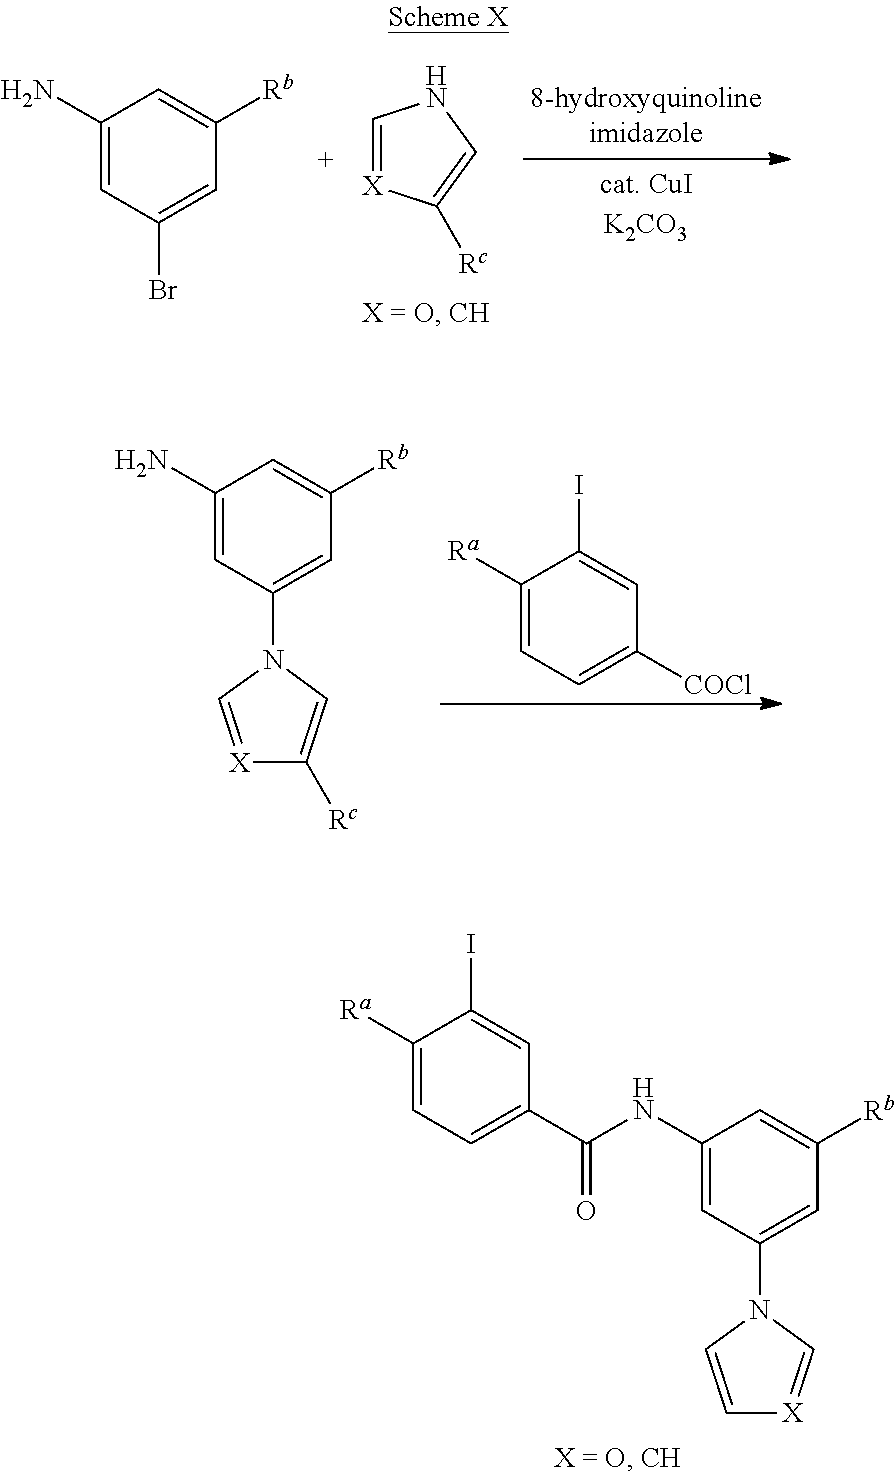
C1(N)=CC(Br)=CC([Rb])=C1.C1=[X]C([Rc])=CN1.C1([Ra])=CC=C([COCl])C=C1I.C1(N)=CC(N2C=[X]C([Rc])=C2)=CC([Rb])=C1.C1([Ra])=CC=C(C(NC2=CC(N3C=C[X]=C3)=CC([Rb])=C2)=O)C=C1I
